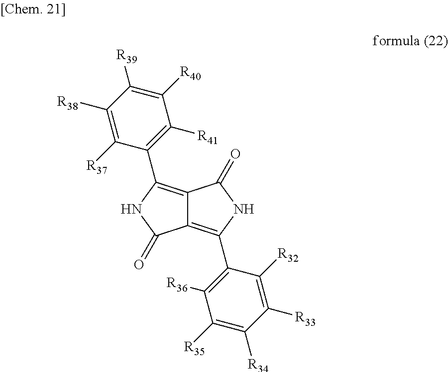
C12=C(C3=C([R36])C([R35])=C([R34])C([R33])=C3[R32])NC(=O)C1=C(C1=C([R41])C([R40])=C([R39])C([R38])=C1[R37])NC2=O
